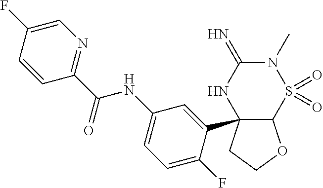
C12C(C3=CC(NC(C4=NC=C(F)C=C4)=O)=CC=C3F)(CCO1)NC(=N)N(C)S2(=O)=O
